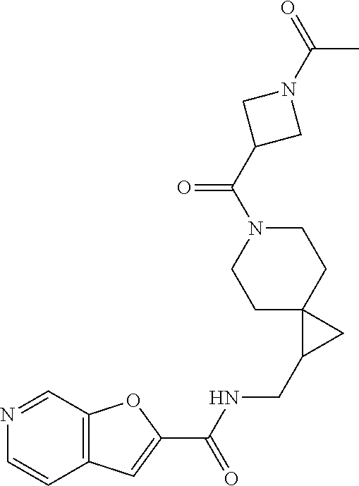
C12=C(C=NC=C1)OC(C(NCC1CC13CCN(C(=O)C1CN(C(=O)C)C1)CC3)=O)=C2
